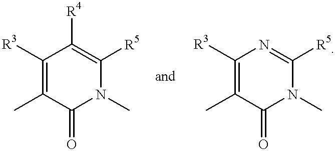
C1([R3])=C(C)C(=O)N(C)C([R5])=C1[R4].C1([R3])=C(C)C(=O)N(C)C([R5])=N1
